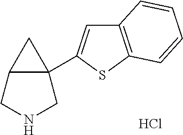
Cl.N1CC2C(C3=CC4=C(S3)C=CC=C4)(C1)C2
